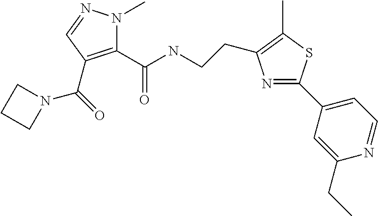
C1(C(=O)NCCC2=C(C)SC(C3=CC=NC(CC)=C3)=N2)=C(C(=O)N2CCC2)C=NN1C
